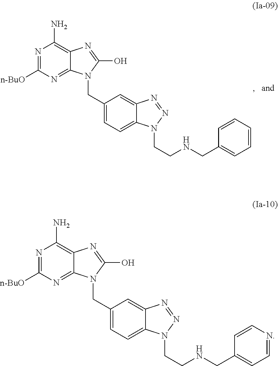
N1=C([n-BuO])N=C2C(=C1N)N=C(O)N2CC1=CC=C2C(=C1)N=NN2CCNCC1=CC=NC=C1.N1=C([n-BuO])N=C2C(=C1N)N=C(O)N2CC1=CC=C2C(=C1)N=NN2CCNCC1=CC=CC=C1
